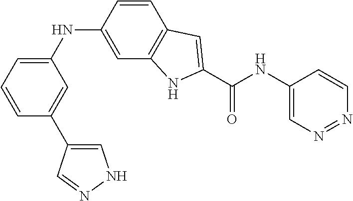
N(C1=CC2=C(C=C1)C=C(C(NC1=CN=NC=C1)=O)N2)C1=CC=CC(C2=CNN=C2)=C1
